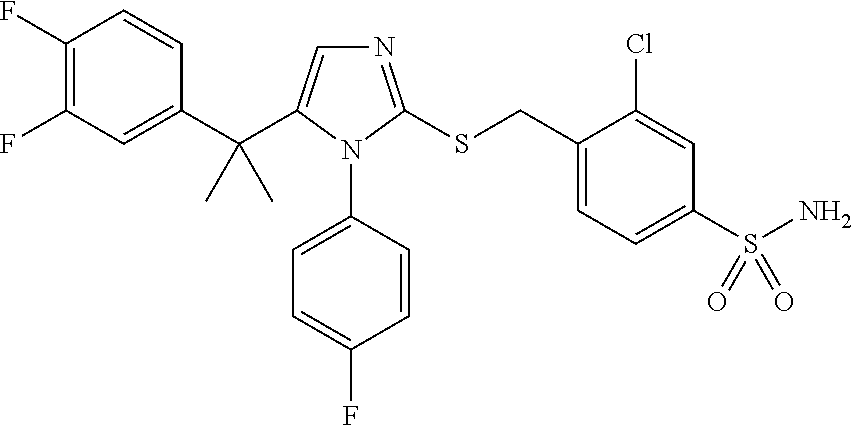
C1(C(C2=CN=C(SCC3=CC=C(S(N)(=O)=O)C=C3Cl)N2C2=CC=C(F)C=C2)(C)C)=CC(F)=C(F)C=C1
